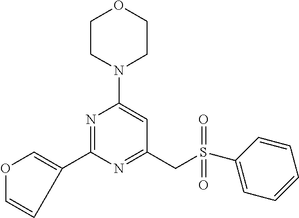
C1(C2=NC(N3CCOCC3)=CC(CS(C3=CC=CC=C3)(=O)=O)=N2)=COC=C1
